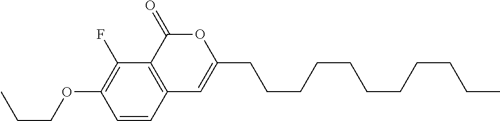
C1=CC2=C(C(F)=C1OCCC)C(=O)OC(CCCCCCCCCCC)=C2
